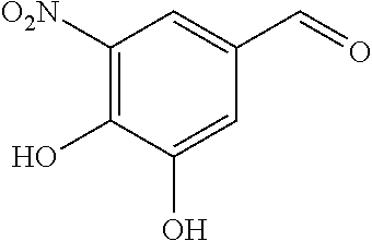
C1([O2N])=C(O)C(O)=CC(C=O)=C1
